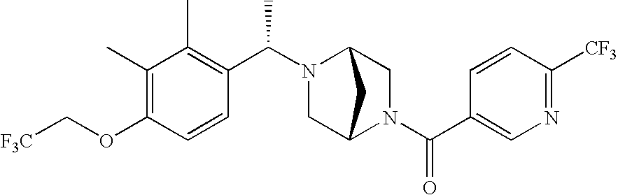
C(OC1=C(C)C(C)=C(C(N2C3CN(C(C4=CN=C([CF3])C=C4)=O)C(C2)C3)C)C=C1)[F3C]
